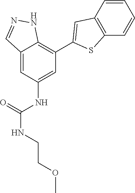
C12=CC(NC(NCCOC)=O)=CC(C3=CC4=C(S3)C=CC=C4)=C1NN=C2
